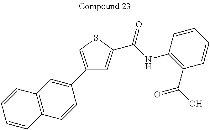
C1(C2=CC3=C(C=C2)C=CC=C3)=CSC(C(NC2=C(C(O)=O)C=CC=C2)=O)=C1
